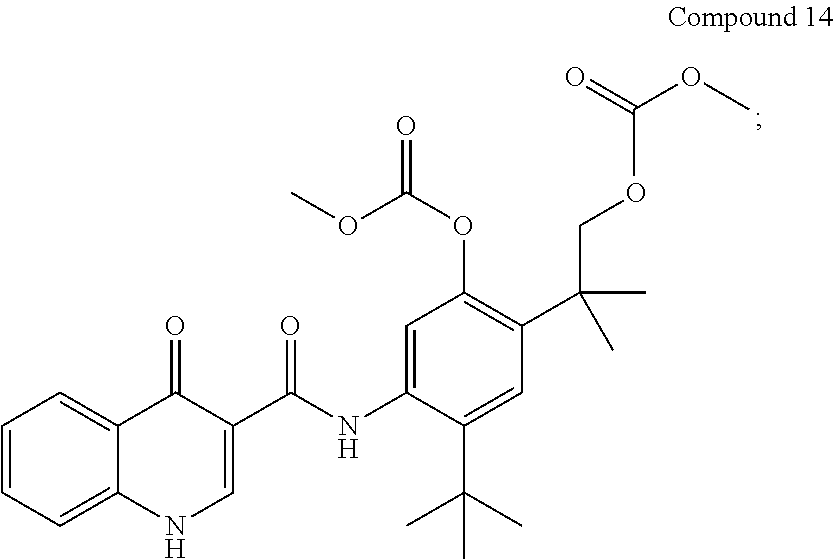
C1=CC=C2C(=C1)C(=O)C(C(=O)NC1=CC(OC(OC)=O)=C(C(CO)(C)C)C=C1C(C)(C)C)=CN2.CC(OC)=O
